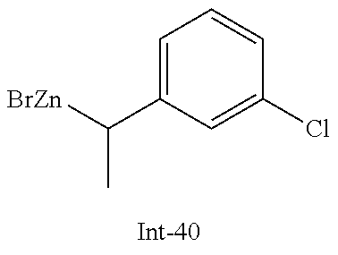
[BrZn]C(C1=CC=CC(Cl)=C1)C
